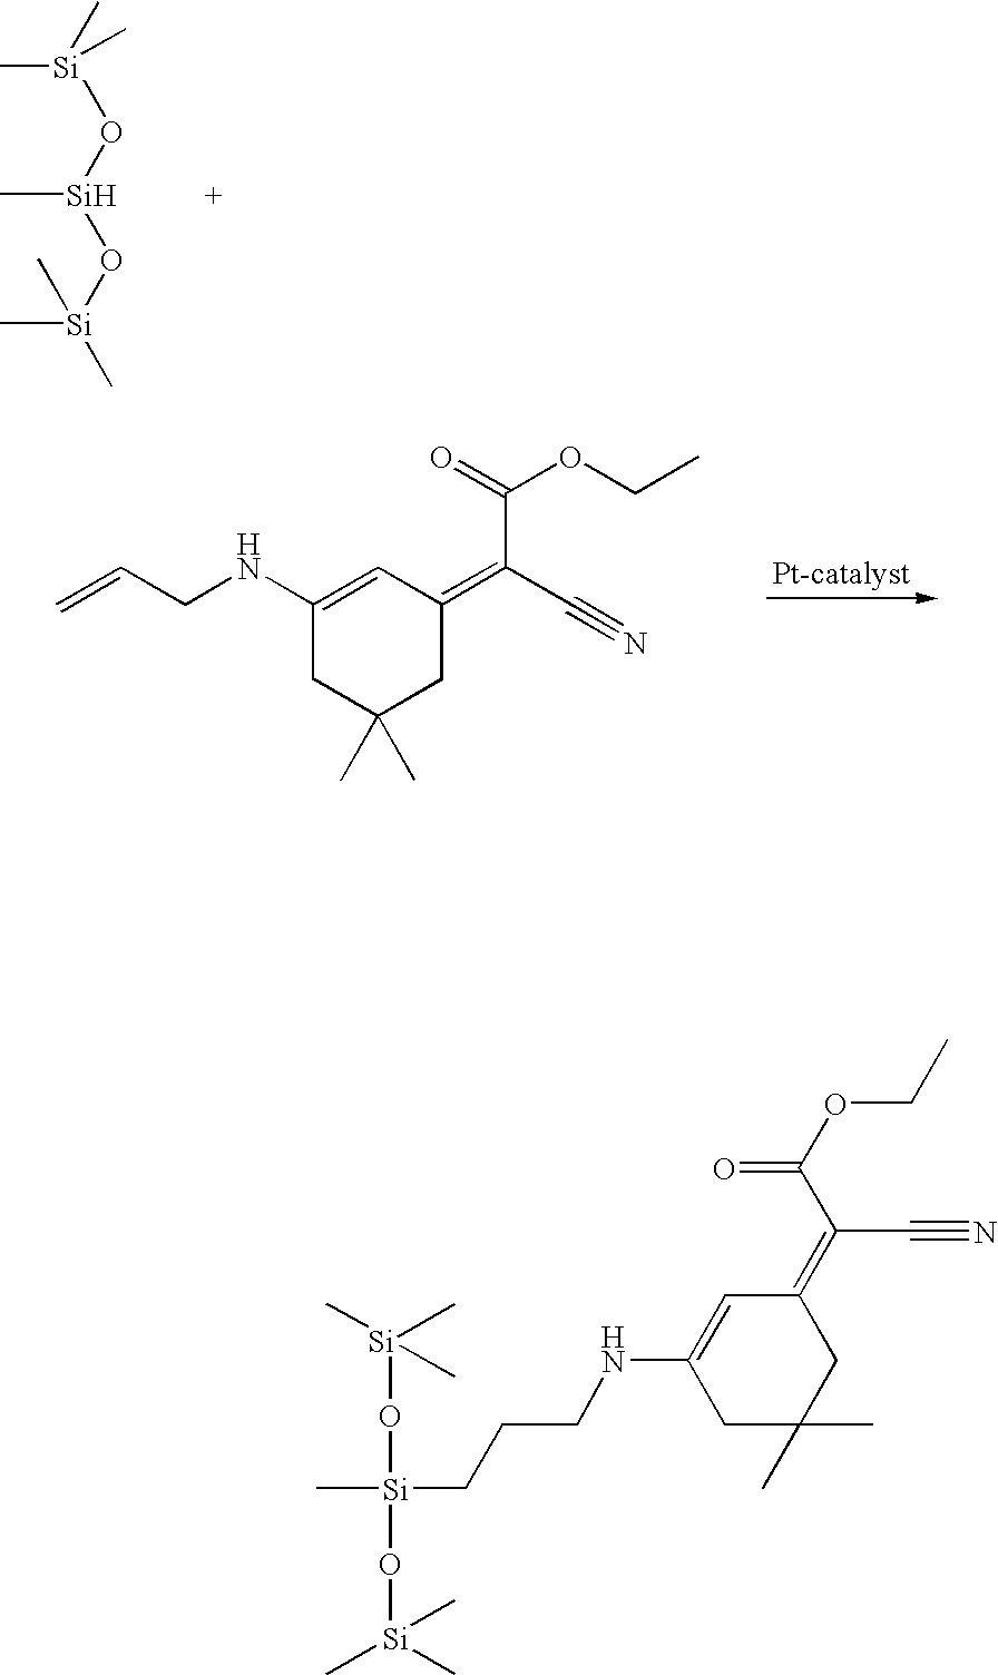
C[Si](O[Si](C)O[Si](C)(C)C)(C)C.C=CCNC1=CC(=C(C(=O)OCC)C#N)CC(C)(C)C1.[Si](C)(O[Si](O[Si](C)(C)C)(CCCNC1=CC(=C(C#N)C(=O)OCC)CC(C)(C)C1)C)(C)C
